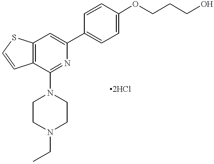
C12=C(C=C(C3=CC=C(OCCCO)C=C3)N=C1N1CCN(CC)CC1)SC=C2
